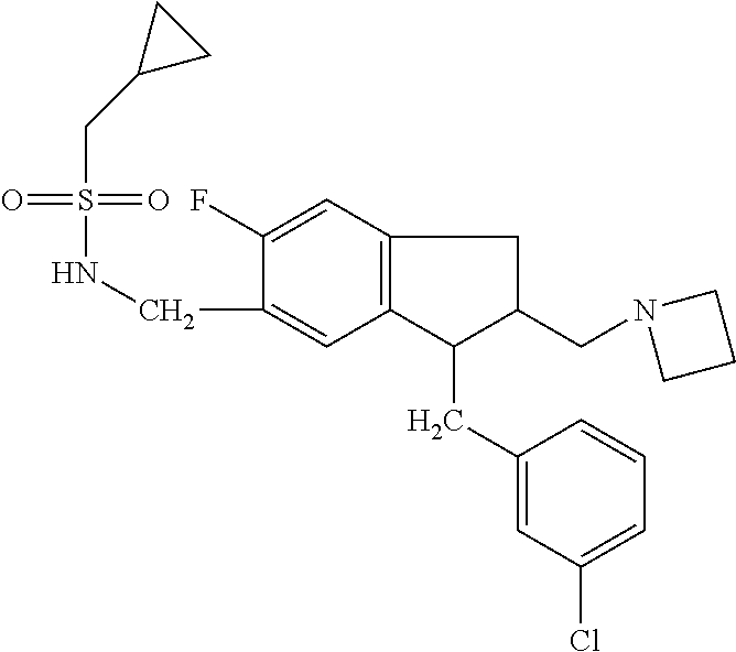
S(=O)(=O)(NCC1=CC2=C(C=C1F)CC(CN1CCC1)C2CC1=CC(Cl)=CC=C1)CC1CC1
